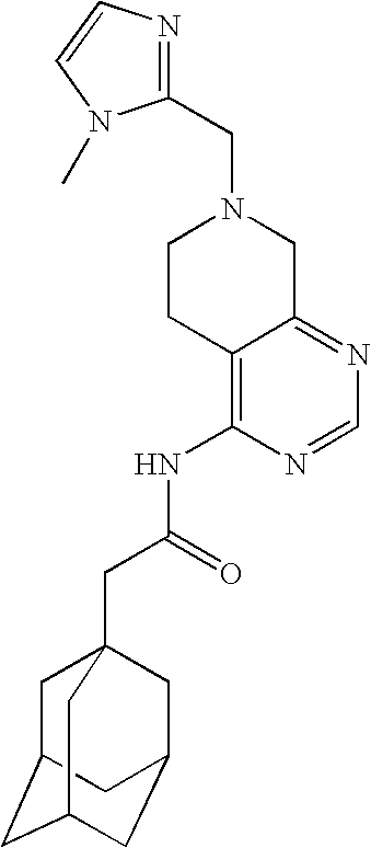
C1(CN2CCC3=C(NC(CC45CC6CC(CC(C4)C6)C5)=O)N=CN=C3C2)=NC=CN1C
